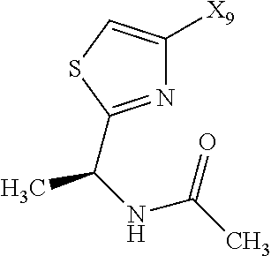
C1([X9])=CSC(C(NC(C)=O)C)=N1
